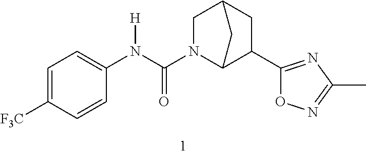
C1=C([F3C])C=CC(N(C(N2C3C(C4=NC(C)=NO4)CC(C2)C3)=O)[H])=C1
